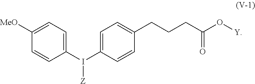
C1=C(I([Z])C2=CC=C([MeO])C=C2)C=CC(CCCC(=O)O[Y])=C1
